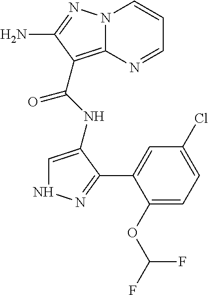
C(NC1=CNN=C1C1=CC(Cl)=CC=C1OC(F)F)(=O)C1=C2N(C=CC=N2)N=C1N
